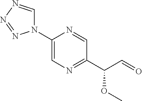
N1(C2=CN=C(C(C=O)OC)C=N2)C=NN=N1
